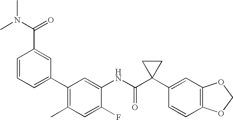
C1(C2=CC=CC(C(N(C)C)=O)=C2)=C(C)C=C(F)C(NC(C2(C3=CC4=C(C=C3)OCO4)CC2)=O)=C1
